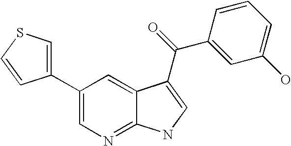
C1(C2=CSC=C2)=CN=C2C(=C1)C(C(C1=CC(O)=CC=C1)=O)=CN2
